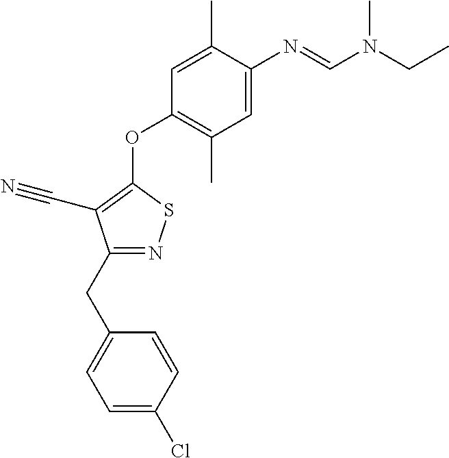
C1=C(C)C(N=CN(CC)C)=CC(C)=C1OC1=C(C#N)C(CC2=CC=C(Cl)C=C2)=NS1
